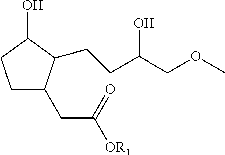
C1CC(O)C(CCC(COC)O)C1CC([OR1])=O
